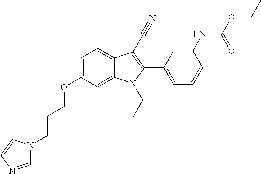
C1=C(OCCCN2C=NC=C2)C=C2C(=C1)C(C#N)=C(C1=CC=CC(NC(OCC)=O)=C1)N2CC
